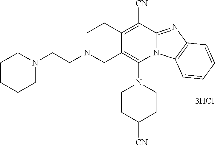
[3HCl].C1CC([CN])CCN1C1=C2C(=C([CN])C3=NC4=C(N13)C=CC=C4)CCN(CCN1CCCCC1)C2
